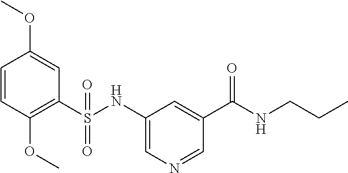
C1=CC(OC)=C(S(NC2=CN=CC(C(NCCC)=O)=C2)(=O)=O)C=C1OC
